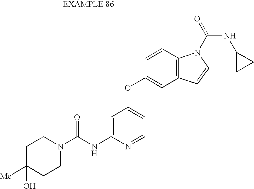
C1=C(NC(N2CCC([Me])(O)CC2)=O)N=CC=C1OC1=CC2=C(C=C1)N(C(=O)NC1CC1)C=C2
